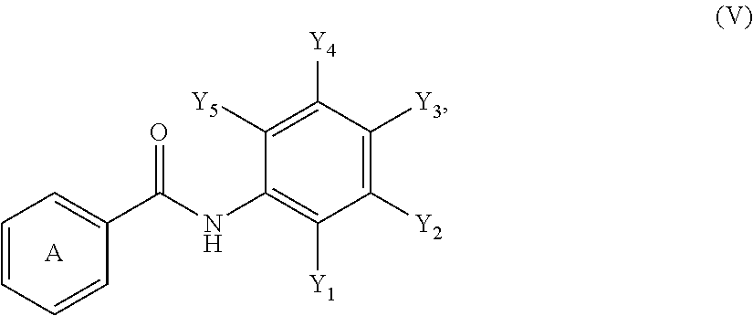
C1=CC=CC(C(NC2=C([Y1])C([Y2])=C([Y3])C([Y4])=C2[Y5])=O)=C1.[A]
